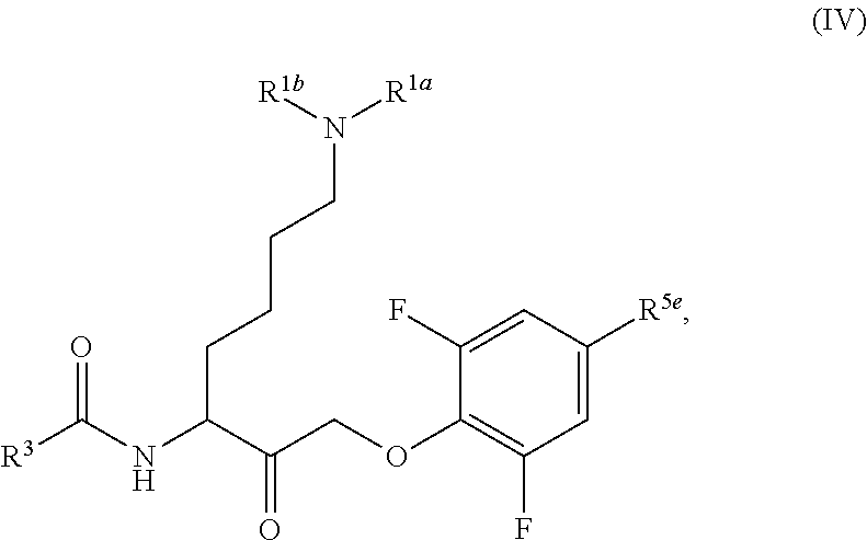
C(CCCCN([R1a])[R1b])(NC([R3])=O)C(COC1=C(F)C=C([R5e])C=C1F)=O
